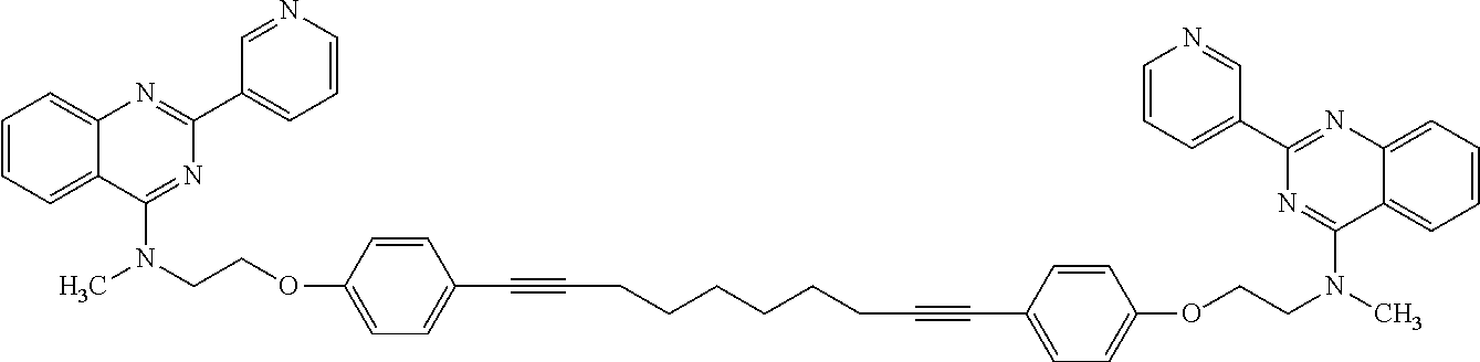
C1(C2=CC=CN=C2)=NC2=CC=CC=C2C(N(CCOC2=CC=C(C#CCCCCCCC#CC3=CC=C(OCCN(C4=NC(C5=CC=CN=C5)=NC5=CC=CC=C45)C)C=C3)C=C2)C)=N1
